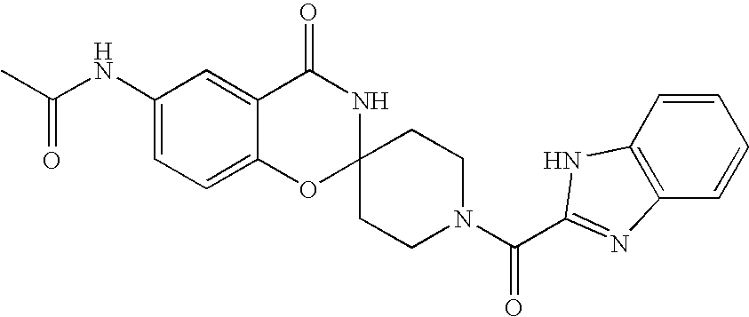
C1(NC(C)=O)=CC=C2C(=C1)C(=O)NC1(O2)CCN(C(=O)C2=NC3=C(C=CC=C3)N2)CC1
